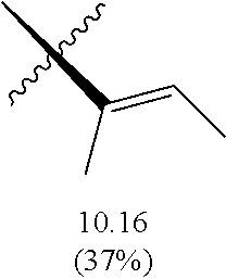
C(C)=C(C)C
